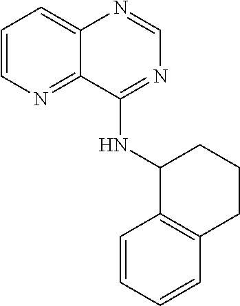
C1=NC2=CC=CN=C2C(NC2C3=C(CCC2)C=CC=C3)=N1
